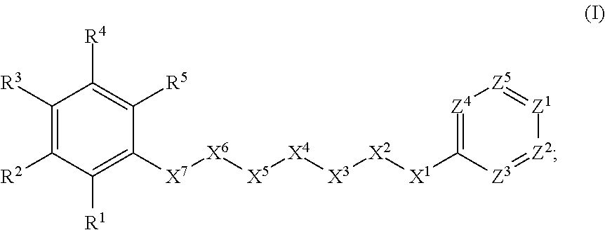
C1([R3])=C([R2])C([R1])=C([X7][X6][X5][X4][X3][X2][X1]C2=[Z4][Z5]=[Z1][Z2]=[Z3]2)C([R5])=C1[R4]
